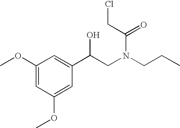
C1(OC)=CC(OC)=CC(C(CN(CCC)C(CCl)=O)O)=C1
